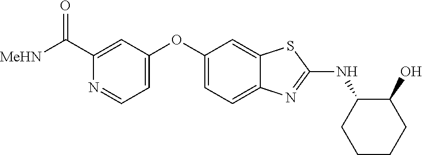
C1=C(OC2=CC=C3C(=C2)SC(NC2CCCCC2O)=N3)C=C(C([MeHN])=O)N=C1
